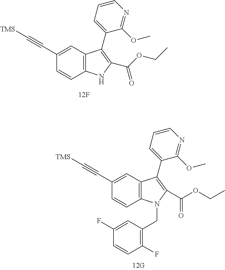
C12=C(NC(C(OCC)=O)=C1C1=CC=CN=C1OC)C=CC(C#C[TMS])=C2.C12=C(N(CC3=C(F)C=CC(F)=C3)C(C(OCC)=O)=C1C1=CC=CN=C1OC)C=CC(C#C[TMS])=C2
